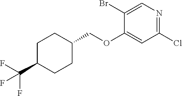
C1(Cl)=NC=C(Br)C(OCC2CCC(C(F)(F)F)CC2)=C1
